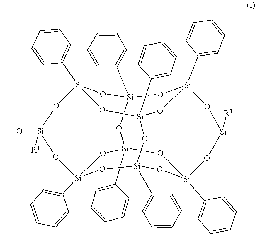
O1[Si]2(C3=CC=CC=C3)O[Si]3(C4=CC=CC=C4)O[Si]4(C5=CC=CC=C5)O[Si](OC)([R1])O[Si]5(C6=CC=CC=C6)O[Si](C6=CC=CC=C6)(O[Si]1(C1=CC=CC=C1)O4)O[Si](C1=CC=CC=C1)(O[Si](C1=CC=CC=C1)(O3)O5)O[Si](C)([R1])O2
